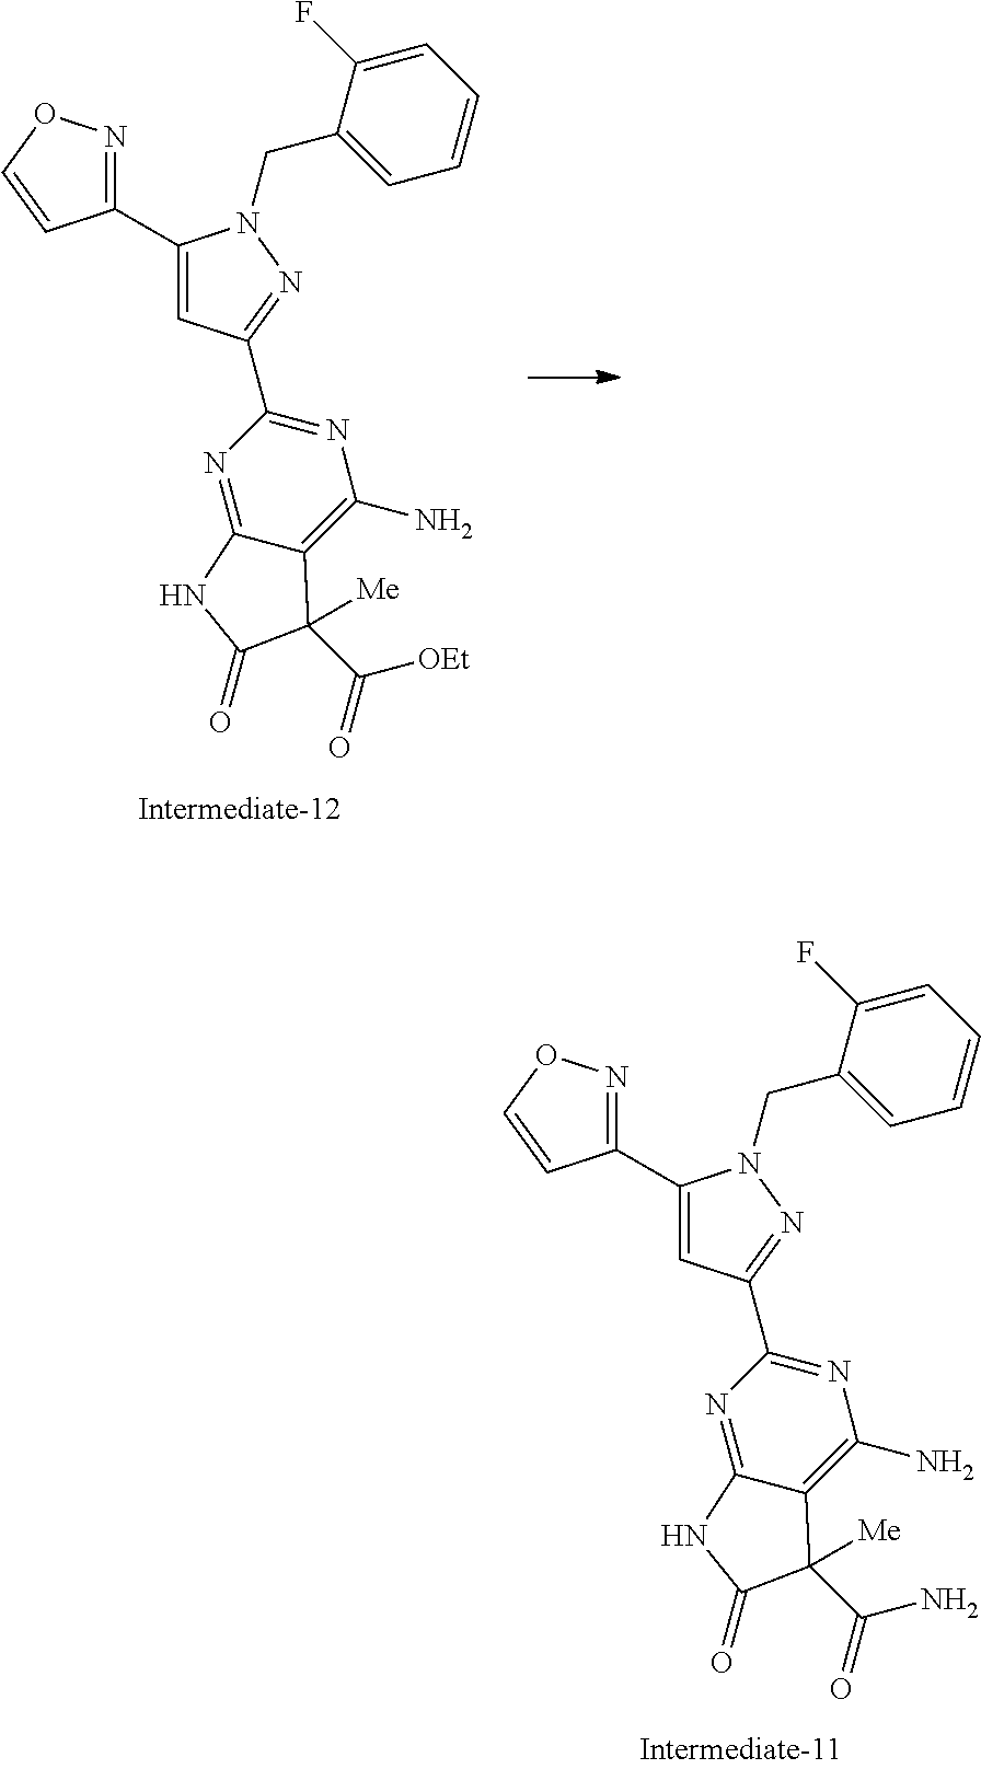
C1(C2=CC(C3=NC(N)=C4C(=N3)NC(=O)C4(C(=O)N)[Me])=NN2CC2=CC=CC=C2F)=NOC=C1.C1(C2=CC(C3=NC(N)=C4C(=N3)NC(=O)C4(C(=O)[OEt])[Me])=NN2CC2=CC=CC=C2F)=NOC=C1
